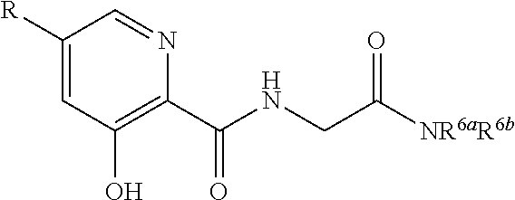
C1([R])=CC(O)=C(C(NCC([NR6aR6b])=O)=O)N=C1
